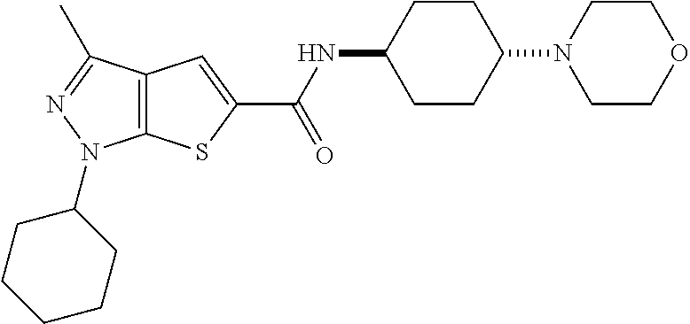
C12=C(C(C)=NN1C1CCCCC1)C=C(C(NC1CCC(N3CCOCC3)CC1)=O)S2
